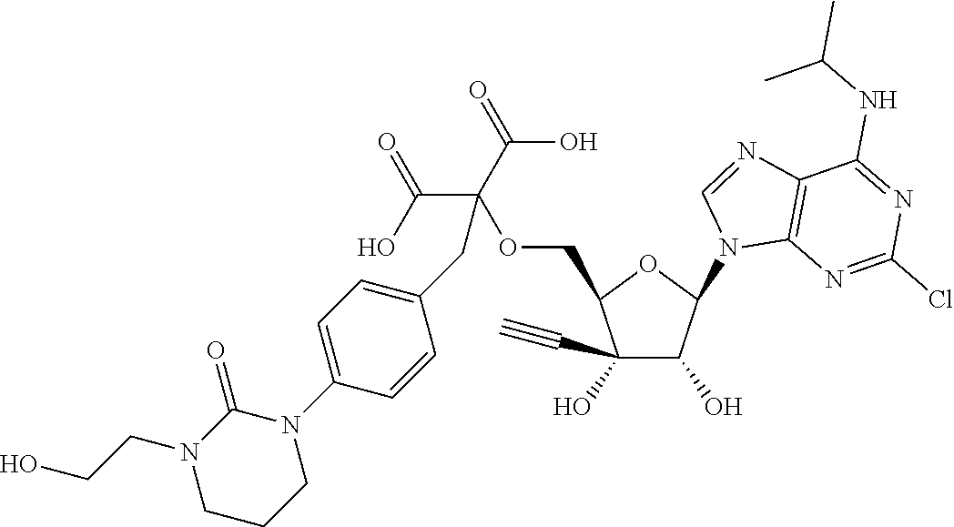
C1(O)(C#C)C(O)C(N2C3=C(N=C2)C(NC(C)C)=NC(Cl)=N3)OC1COC(C(=O)O)(C(=O)O)CC1=CC=C(N2C(=O)N(CCO)CCC2)C=C1
